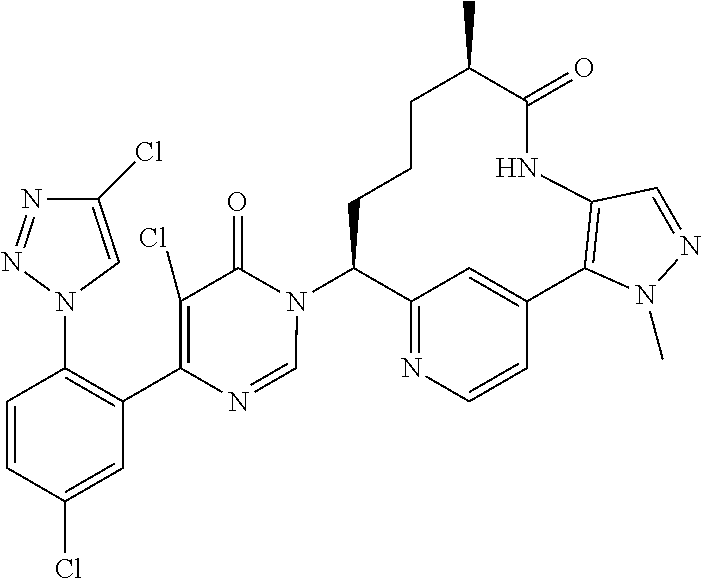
C12=NC=CC(=C1)C1=C(NC(=O)C(C)CCCC2N2C(=O)C(Cl)=C(C3=C(N4C=C(Cl)N=N4)C=CC(Cl)=C3)N=C2)C=NN1C
